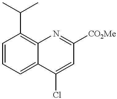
C1=CC=C2C(=C1C(C)C)N=C([CO2Me])C=C2Cl
